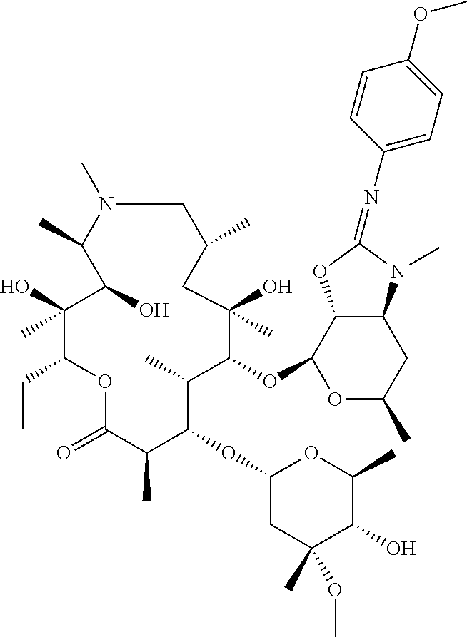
C1N(C)C(C)C(O)C(O)(C)C(CC)OC(=O)C(C)C(OC2CC(C)(OC)C(O)C(C)O2)C(C)C(OC2C3C(CC(C)O2)N(C)C(=NC2=CC=C(OC)C=C2)O3)C(C)(O)CC1C
